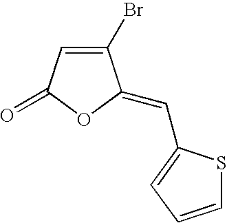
C1(=O)OC(=CC2=CC=CS2)C(Br)=C1
